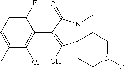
C1(F)=CC=C(C)C(Cl)=C1C1=C(O)C2(N(C)C1=O)CCN(OC)CC2
